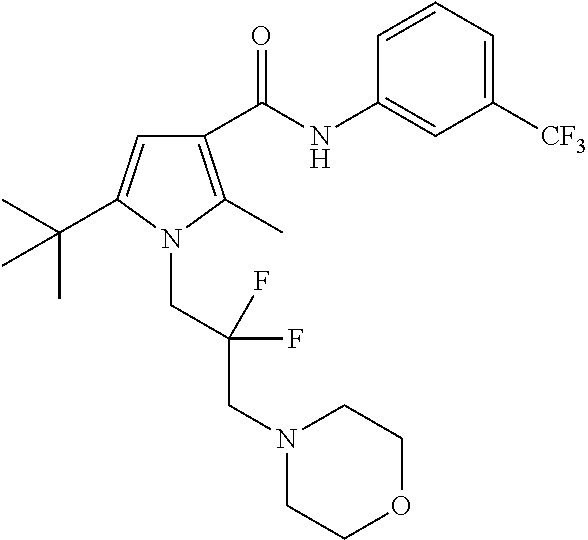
C1(NC(C2=C(C)N(CC(CN3CCOCC3)(F)F)C(C(C)(C)C)=C2)=O)=CC([CF3])=CC=C1
